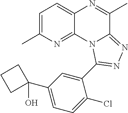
C1=C(C)N=C2C(=C1)N=C(C)C1=NN=C(C3=CC(C4(O)CCC4)=CC=C3Cl)N21
